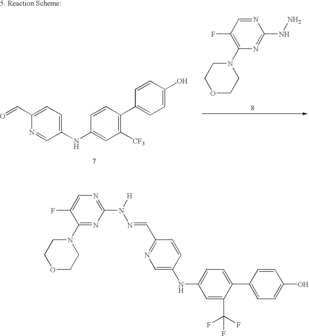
C1(C=O)=CC=C(NC2=CC([CF3])=C(C3=CC=C(O)C=C3)C=C2)C=N1.O1CCN(C2=C(F)C=NC(NN)=N2)CC1.O1CCN(C2=NC(N([H])N=CC3=NC=C(NC4=CC=C(C5=CC=C(O)C=C5)C(C(F)(F)F)=C4)C=C3)=NC=C2F)CC1
